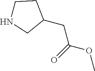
C1(CC(=O)OC)CCNC1
